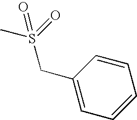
C1=CC=C(CS(=O)(C)=O)C=C1
